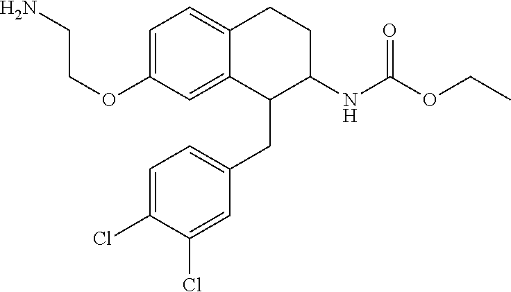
C1=C(OCCN)C=C2C(=C1)CCC(NC(OCC)=O)C2CC1=CC=C(Cl)C(Cl)=C1
